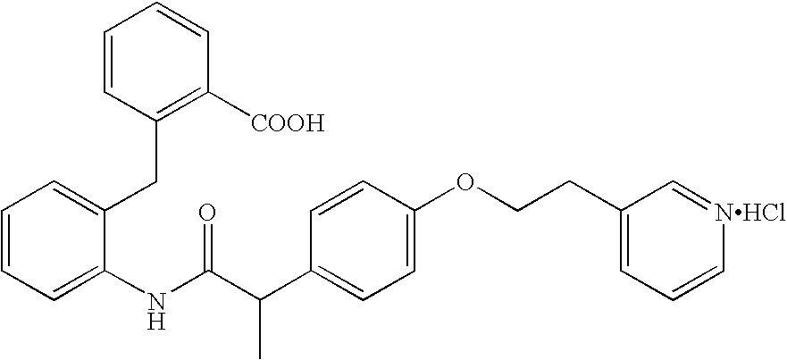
C1=CC=C(NC(C(C2=CC=C(OCCC3=CC=C[NHCl]=C3)C=C2)C)=O)C(CC2=C([COOH])C=CC=C2)=C1
